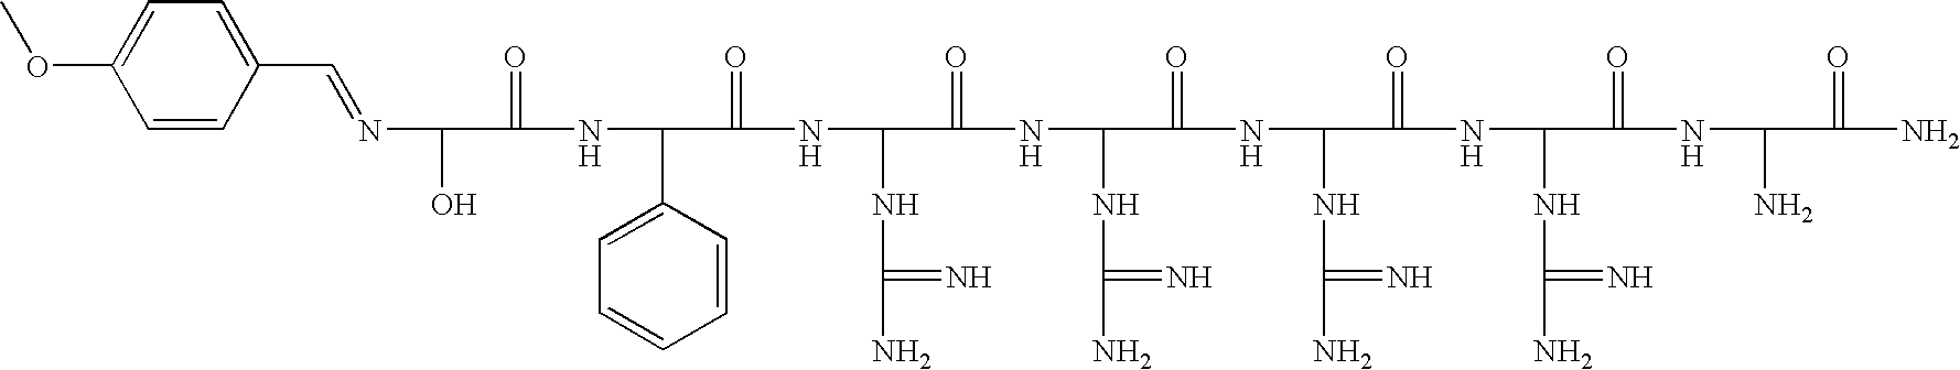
N(C(O)C(=O)NC(C1=CC=CC=C1)C(=O)NC(NC(N)=N)C(=O)NC(NC(N)=N)C(=O)NC(NC(N)=N)C(=O)NC(NC(N)=N)C(=O)NC(N)C(=O)N)=CC1=CC=C(OC)C=C1
